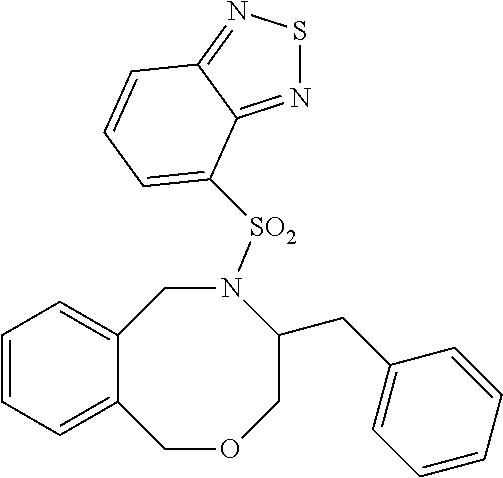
C12=CC=CC=C1COCC(CC1=CC=CC=C1)N([SO2]C1=CC=CC3=NSN=C31)C2
